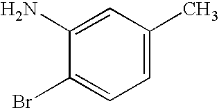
C1=C(C)C=C(N)C(Br)=C1
